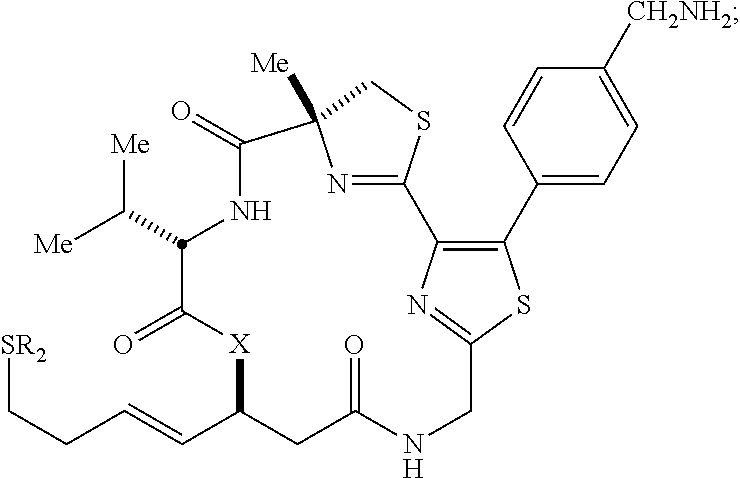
N1=C2SCC1([Me])C(=O)NC(C([Me])[Me])C(=O)[X]C(C=CCC[SR2])CC(=O)NCC1=NC2=C(C2=CC=C([CH2NH2])C=C2)S1
